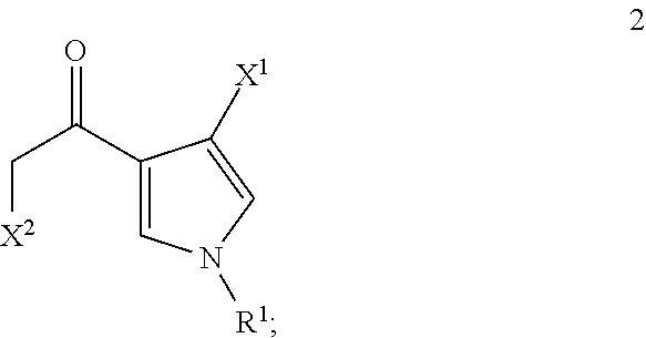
C1=C(C(C[X2])=O)C([X1])=CN1[R1]
